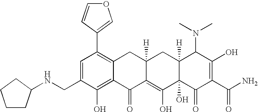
N(CC1=CC(C2=COC=C2)=C2C(=C1O)C(=O)C1=C(O)C3(O)C([H])(CC1([H])C2)C(N(C)C)C(O)=C(C(N)=O)C3=O)C1CCCC1
